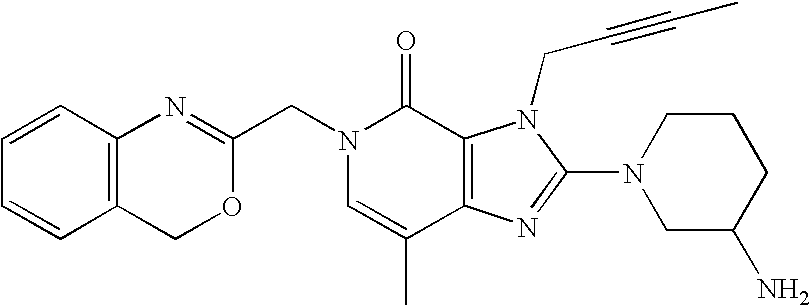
N1(CC2=NC3=C(CO2)C=CC=C3)C=C(C)C2=C(C1=O)N(CC#CC)C(N1CC(N)CCC1)=N2
